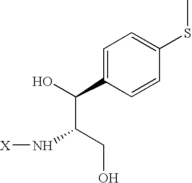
OC(C1=CC=C(SC)C=C1)C(CO)N[X]
